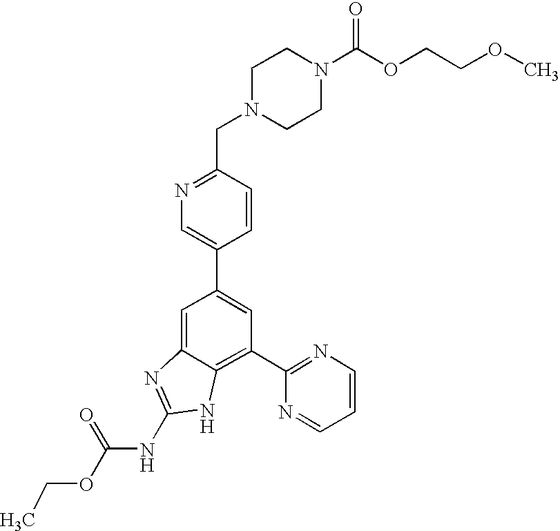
CCOC(NC1=NC2=CC(C3=CN=C(CN4CCN(C(OCCOC)=O)CC4)C=C3)=CC(C3=NC=CC=N3)=C2N1)=O
